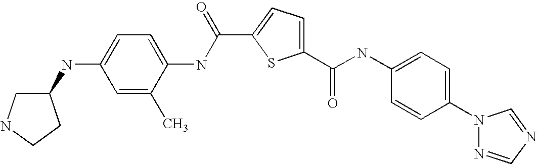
C1(C(NC2=CC=C(N3N=CN=C3)C=C2)=O)=CC=C(C(=O)NC2=CC=C(NC3CNCC3)C=C2C)S1
